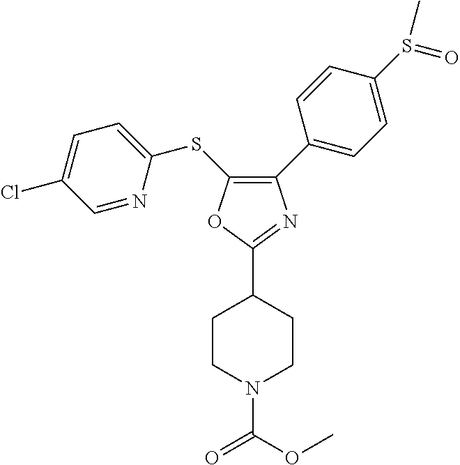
C1(C2=CC=C(S(=O)C)C=C2)=C(SC2=CC=C(Cl)C=N2)OC(C2CCN(C(OC)=O)CC2)=N1
